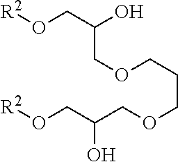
[R2]OCC(COCCCOCC(CO[R2])O)O
